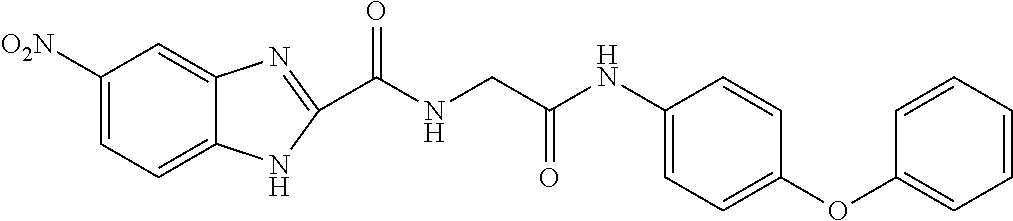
C1([O2N])=CC=C2C(=C1)N=C(C(NCC(NC1=CC=C(OC3=CC=CC=C3)C=C1)=O)=O)N2
